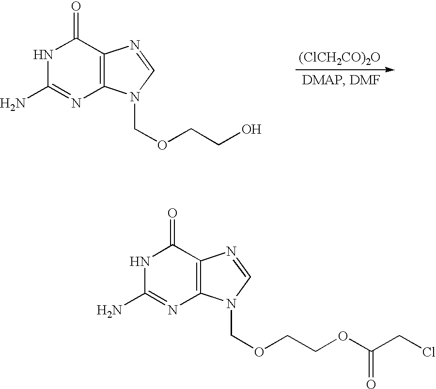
C1(=O)NC(N)=NC2=C1N=CN2COCCO.[(ClCH2CO)2O].C1(=O)NC(N)=NC2=C1N=CN2COCCOC(CCl)=O
